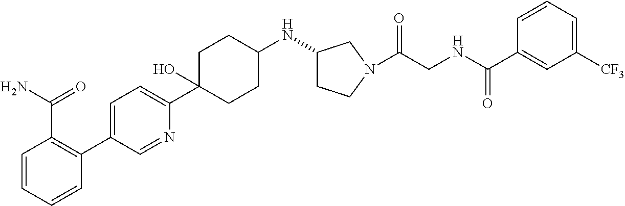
C1=C(C2=C(C(N)=O)C=CC=C2)C=NC(C2(O)CCC(NC3CCN(C(CNC(C4=CC([CF3])=CC=C4)=O)=O)C3)CC2)=C1
